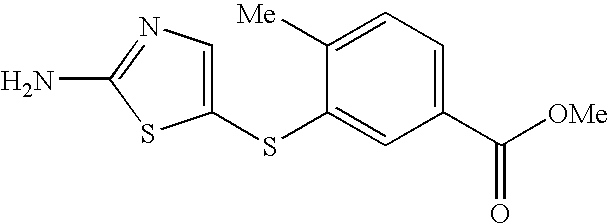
C1(SC2=CC(C([OMe])=O)=CC=C2[Me])=CN=C(N)S1
